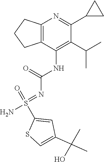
C1(C(C)(C)O)=CSC(S(=NC(=O)NC2=C(C(C)C)C(C3CC3)=NC3=C2CCC3)(N)=O)=C1
